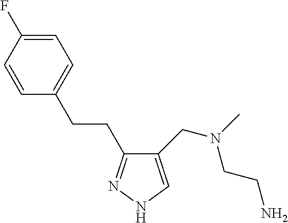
C1(CN(C)CCN)=CNN=C1CCC1=CC=C(F)C=C1
